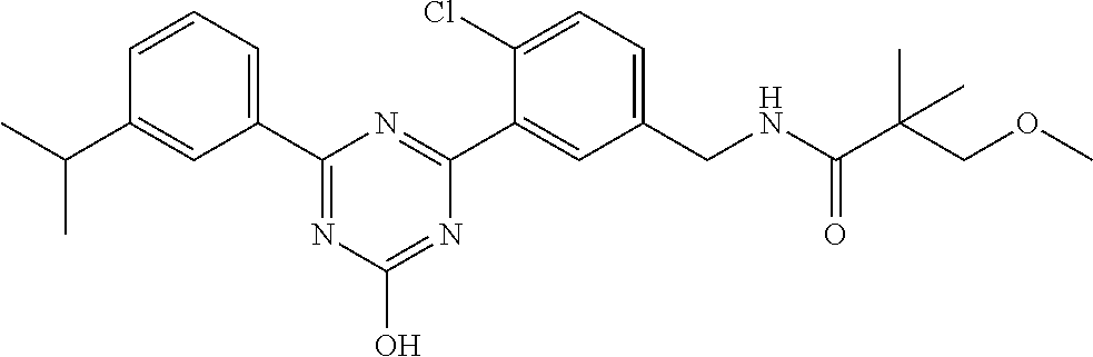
C1=CC=C(C2=NC(O)=NC(C3=CC(CNC(C(COC)(C)C)=O)=CC=C3Cl)=N2)C=C1C(C)C
